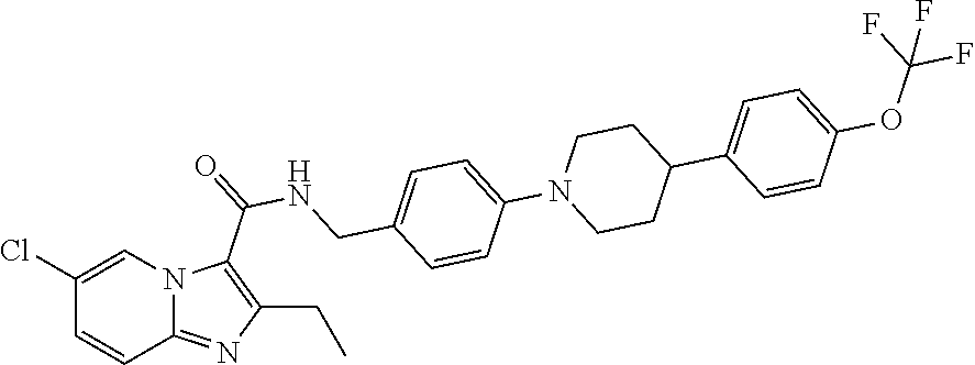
C1(Cl)=CN2C(=NC(CC)=C2C(=O)NCC2=CC=C(N3CCC(C4=CC=C(OC(F)(F)F)C=C4)CC3)C=C2)C=C1
